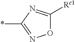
O1C([Rc1])=NC(*)=N1
